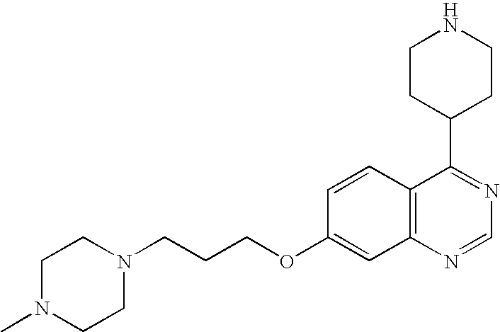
C1CC(C2=NC=NC3=C2C=CC(OCCCN2CCN(C)CC2)=C3)CCN1
